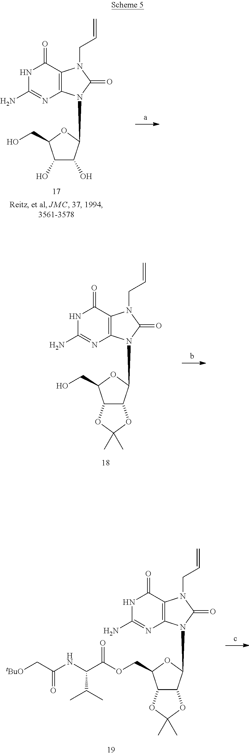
N1C(N)=NC2=C(C1=O)N(CC=C)C(=O)N2C1C2C(C(CO)O1)OC(C)(C)O2.N1C(N)=NC2=C(C1=O)N(CC=C)C(=O)N2C1C2C(C(COC(C(NC(C[tBuO])=O)C(C)C)=O)O1)OC(C)(C)O2.N1C(N)=NC2=C(C1=O)N(CC=C)C(=O)N2C1C(O)C(O)C(CO)O1
